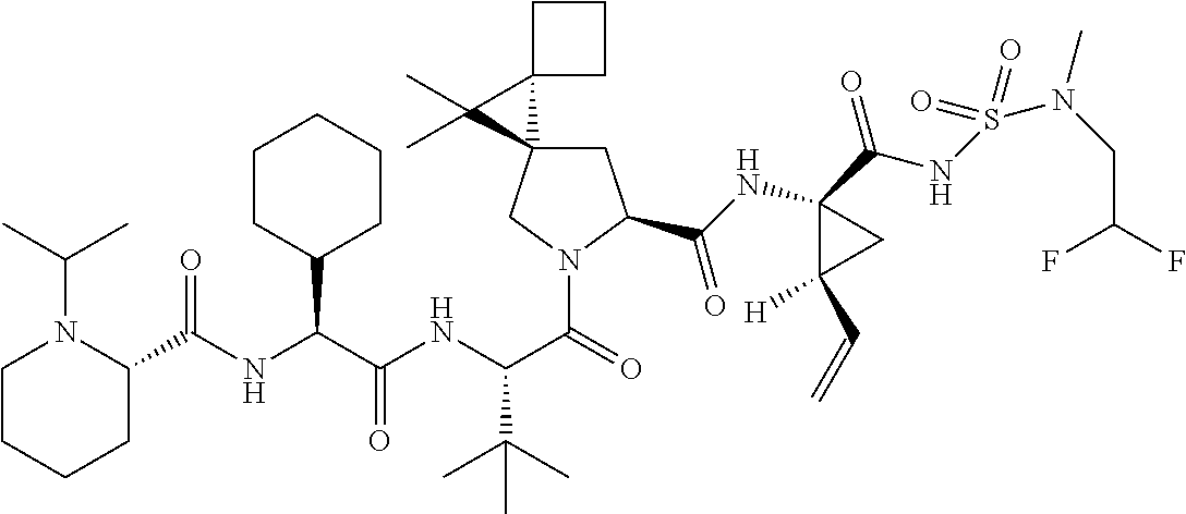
C1CCCC(C(NC(C(NC(C(=O)N2CC3(CC2C(=O)NC2(C(=O)NS(N(CC(F)F)C)(=O)=O)C([H])(C=C)C2)C2(C3(C)C)CCC2)C(C)(C)C)=O)C2CCCCC2)=O)N1C(C)C
